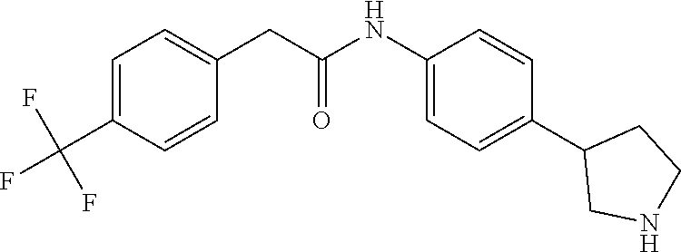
C1(NC(CC2=CC=C(C(F)(F)F)C=C2)=O)=CC=C(C2CNCC2)C=C1
